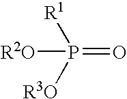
P(=O)([R2O])([R1])[R3O]
